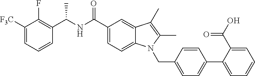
C1([F3C])=CC=CC(C(NC(C2=CC=C3C(=C2)C(C)=C(C)N3CC2=CC=C(C3=CC=CC=C3C(O)=O)C=C2)=O)C)=C1F
